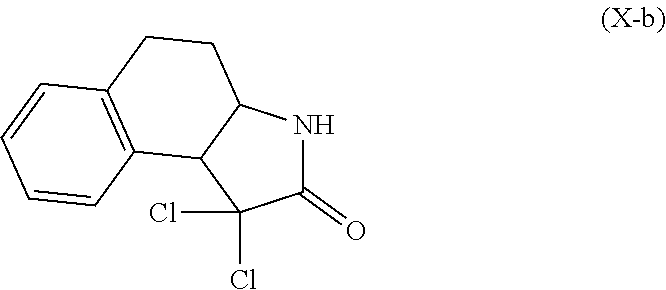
C1(=O)NC2C(C1(Cl)Cl)C1=C(CC2)C=CC=C1
